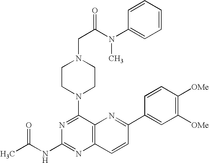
C1(N2CCN(CC(N(C3=CC=CC=C3)C)=O)CC2)=NC(NC(C)=O)=NC2=C1N=C(C1=CC([OMe])=C([OMe])C=C1)C=C2
